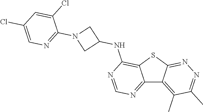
C12=NC=NC(NC3CN(C4=NC=C(Cl)C=C4Cl)C3)=C1SC1=NN=C(C)C(C)=C21
